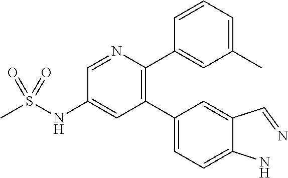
C1(C2=CC=C(N)C(C=N)=C2)=C(C2=CC(C)=CC=C2)N=CC(NS(C)(=O)=O)=C1
